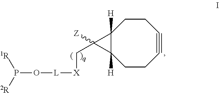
C12([H])C([H])(CCC#CCC1)C2(C[X][L]OP([1R])[2R])[Z]
